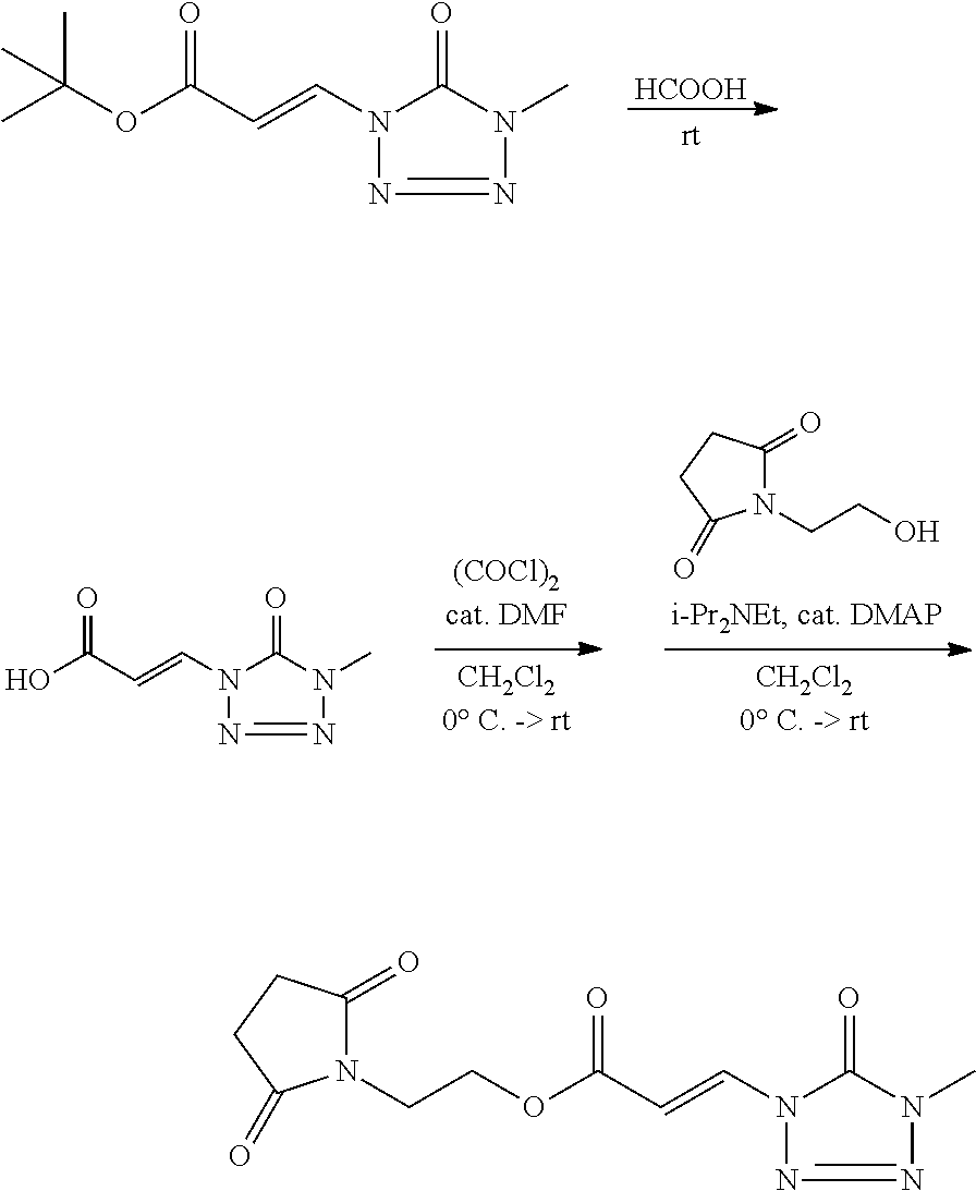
O(C(C=CN1N=NN(C)C1=O)=O)C(C)(C)C.[HCOOH].OC(C=CN1N=NN(C)C1=O)=O.N1(CCO)C(=O)CCC1=O.C(C=CN1N=NN(C)C1=O)(=O)OCCN1C(=O)CCC1=O
